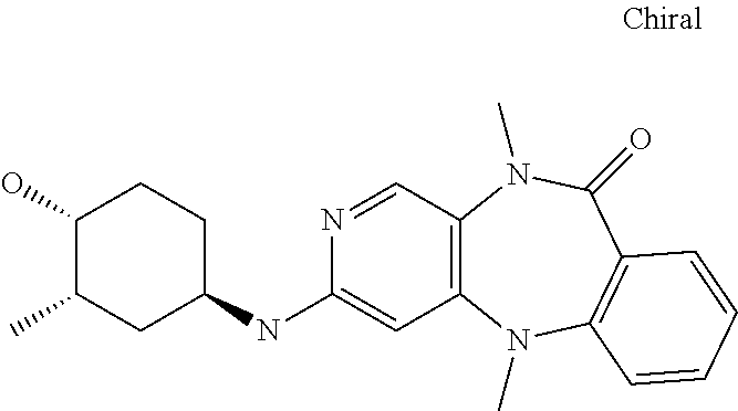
N1=CC2=C(C=C1NC1CCC(O)C(C)C1)N(C)C1=C(C(=O)N2C)C=CC=C1
